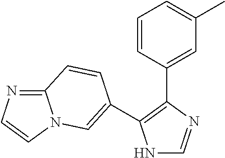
N1C=NC(C2=CC(C)=CC=C2)=C1C1=CN2C(=NC=C2)C=C1
